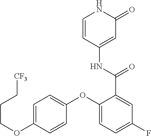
C1=CC(NC(=O)C2=CC(F)=CC=C2OC2=CC=C(OCCC[CF3])C=C2)=CC(=O)N1
